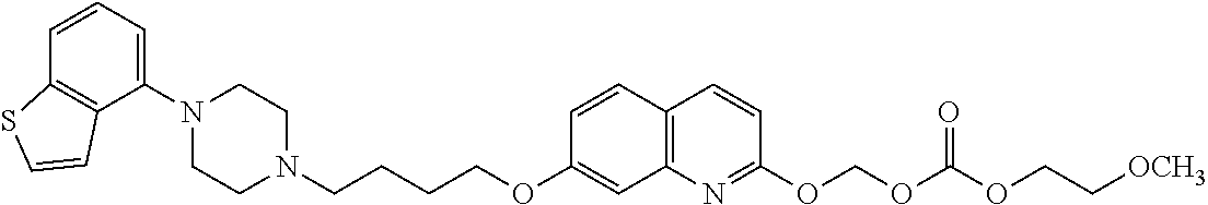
C1N(C2=CC=CC3=C2C=CS3)CCN(CCCCOC2=CC3=C(C=C2)C=CC(OCOC(=O)OCC[OCH3])=N3)C1
